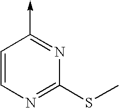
C1=CN=C(SC)N=C1->C
